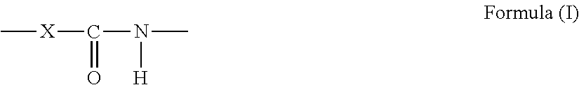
C[X]C(N(C)[H])=O
